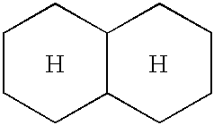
C1CCC2C(C1)CCCC2.[H].[H]
